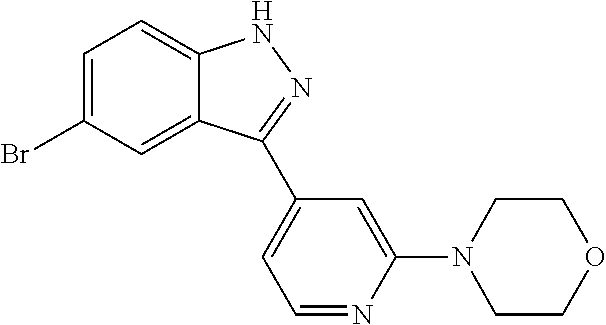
C1=C(Br)C=C2C(=C1)NN=C2C1=CC=NC(N2CCOCC2)=C1
